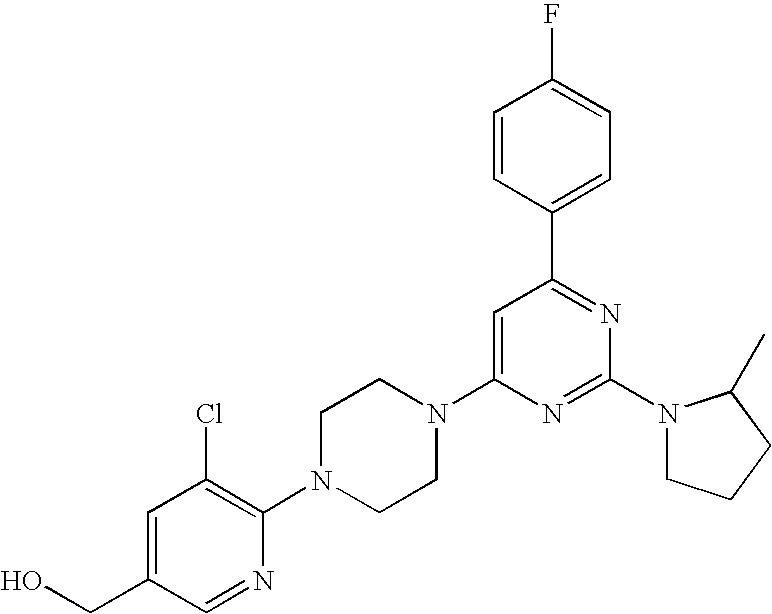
C1=CC(C2=NC(N3CCCC3C)=NC(N3CCN(C4=C(Cl)C=C(CO)C=N4)CC3)=C2)=CC=C1F
